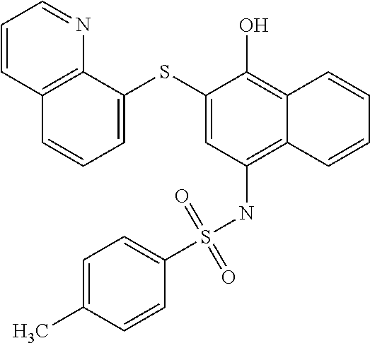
C1=C(SC2=CC=CC3=C2N=CC=C3)C(O)=C2C(=C1NS(C1=CC=C(C)C=C1)(=O)=O)C=CC=C2
